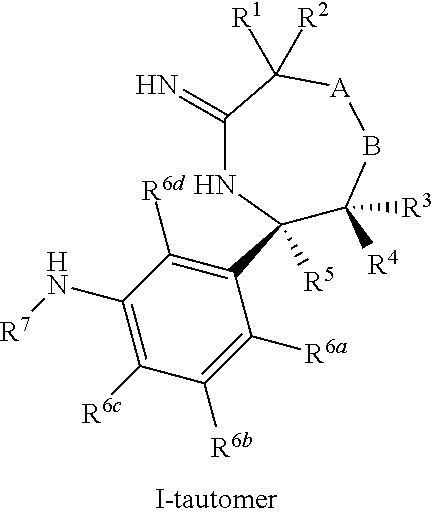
C1(N[R7])=C([R6c])C([R6b])=C([R6a])C(C2([R5])C([R4])([R3])B[A]C([R1])([R2])C(=N)N2)=C1[R6d]
